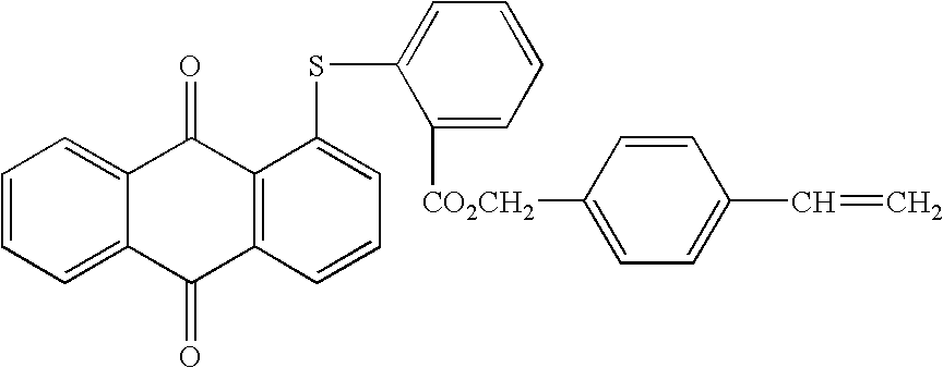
C1=C2C(=CC=C1)C(=O)C1=C(C2=O)C=CC=C1SC1=CC=CC=C1[CO2CH2]C1=CC=C(C=C)C=C1
